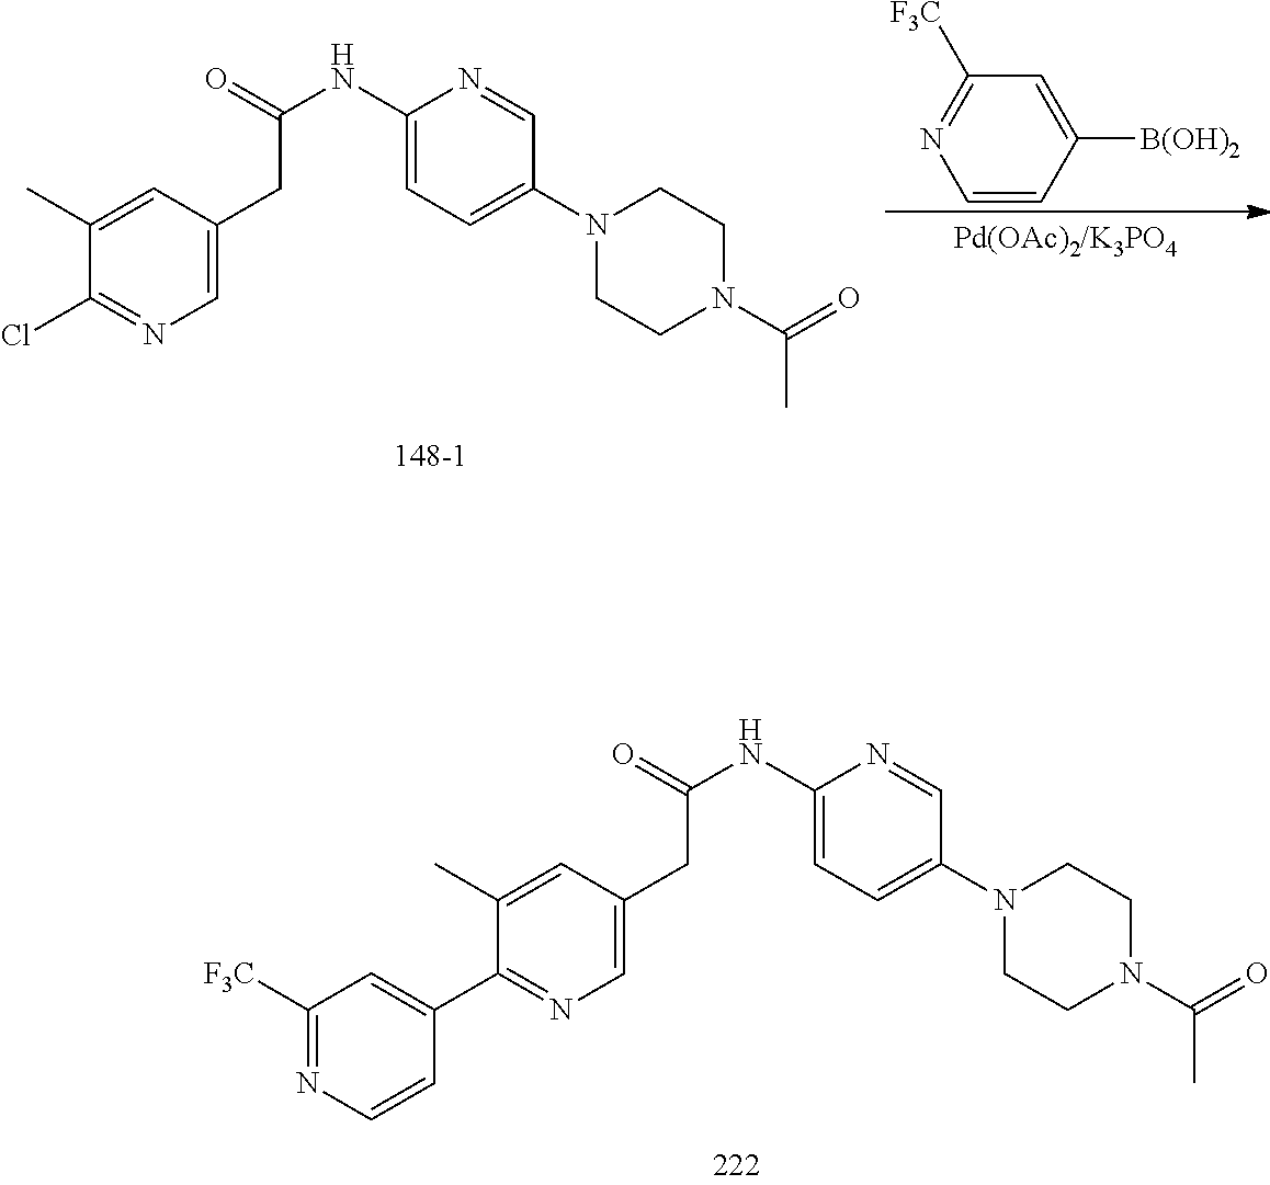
O=C(N1CCN(C2=CC=C(NC(=O)CC3=CN=C(Cl)C(C)=C3)N=C2)CC1)C.C1=CC([B(OH)2])=CC([F3C])=N1.C1N(C(=O)C)CCN(C2=CC=C(NC(CC3=CN=C(C4=CC([F3C])=NC=C4)C(C)=C3)=O)N=C2)C1
